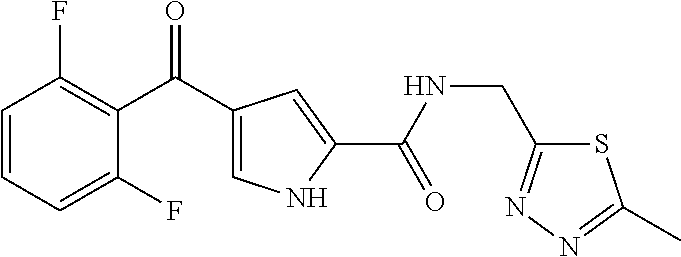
C1=CC=C(F)C(C(C2=CNC(C(NCC3=NN=C(C)S3)=O)=C2)=O)=C1F
